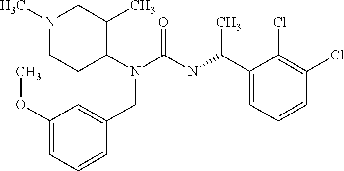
N1(C)CCC(N(C(=O)NC(C2=CC=CC(Cl)=C2Cl)C)CC2=CC(OC)=CC=C2)C(C)C1
